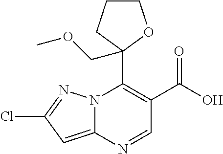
N12C(=CC(Cl)=N1)N=CC(C(O)=O)=C2C1(COC)OCCC1
